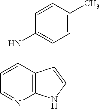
C1=C(NC2=CC=C(C)C=C2)C2=C(N=C1)NC=C2
